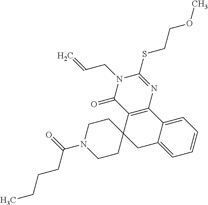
C12=C(N=C(SCCOC)N(CC=C)C1=O)C1=CC=CC=C1CC21CCN(C(=O)CCCC)CC1
